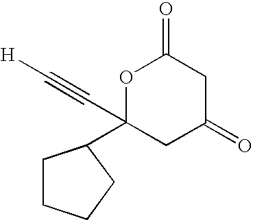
O1C(C#C[H])(C2CCCC2)CC(=O)CC1=O
